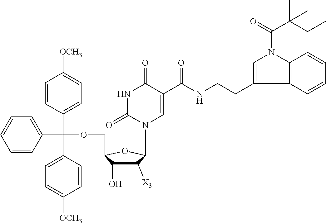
C1([X3])C(O)C(COC(C2=CC=CC=C2)(C2=CC=C([OCH3])C=C2)C2=CC=C([OCH3])C=C2)OC1N1C=C(C(NCCC2=CN(C(=O)C(CC)(C)C)C3=C2C=CC=C3)=O)C(=O)NC1=O
